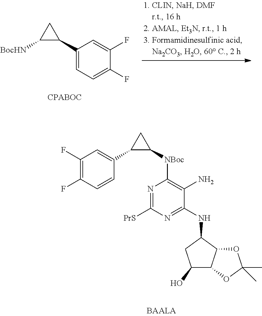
C1(C2CC2[BocHN])=CC=C(F)C(F)=C1.N1=C([PrS])N=C(NC2C3C(C(O)C2)OC(C)(C)O3)C(N)=C1[NBoc]C1CC1C1=CC(F)=C(F)C=C1
